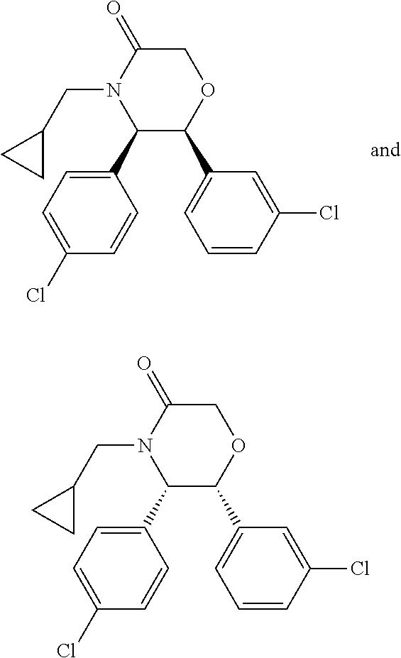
C1(C2=CC=C(Cl)C=C2)C(C2=CC=CC(Cl)=C2)OCC(=O)N1CC1CC1.C1(C2C(C3=CC=CC(Cl)=C3)OCC(=O)N2CC2CC2)=CC=C(Cl)C=C1
